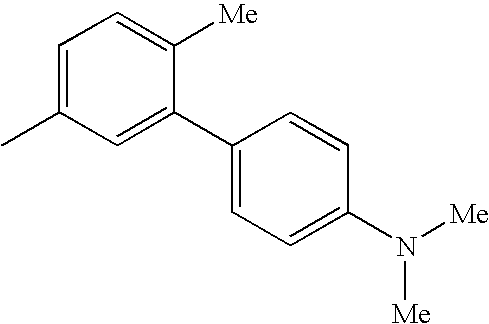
CC1=CC=C([Me])C(C2=CC=C(N([Me])[Me])C=C2)=C1
